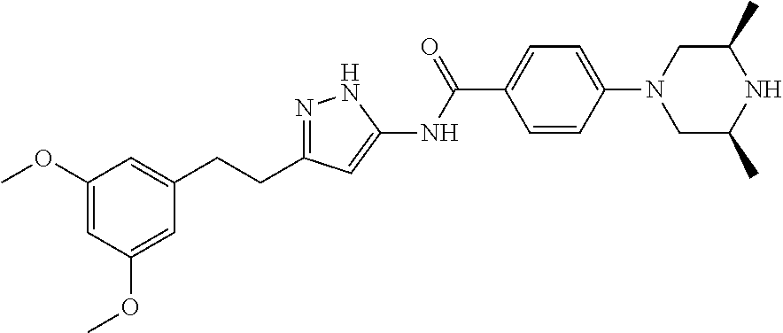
N1=C(CCC2=CC(OC)=CC(OC)=C2)C=C(NC(C2=CC=C(N3CC(C)NC(C)C3)C=C2)=O)N1
